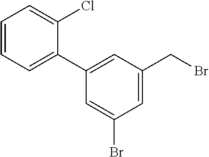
C1=CC=C(C2=CC(CBr)=CC(Br)=C2)C(Cl)=C1
